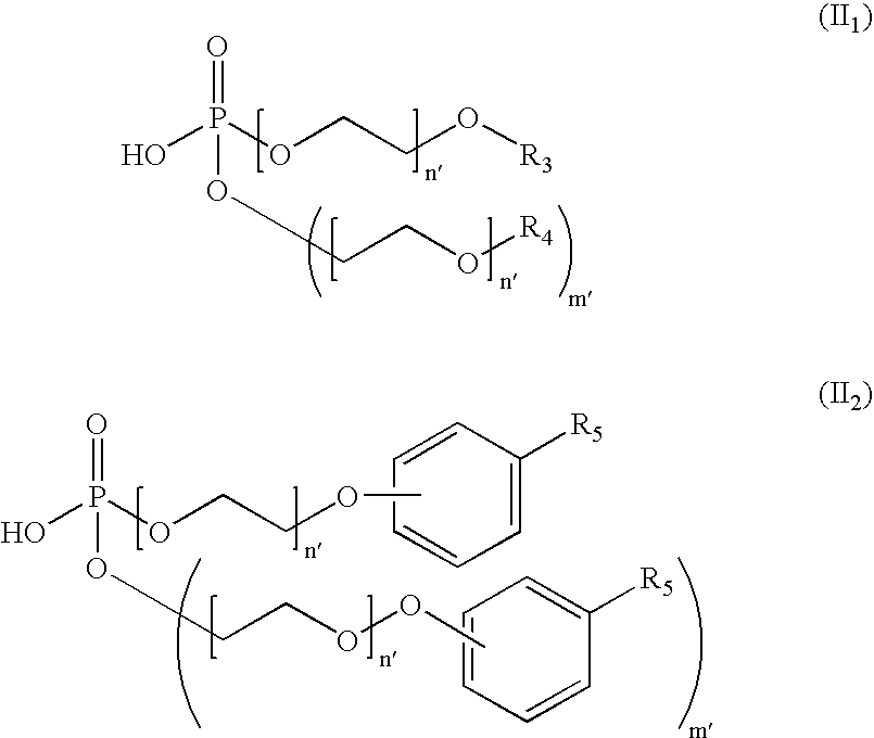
C1=CC=CC([R5])=C1.C1=CC([R5])=CC=C1.OP(OCCOC)(OCCCOOC)=O.OP(OCCO[R3])(OCCCO[R4])=O
